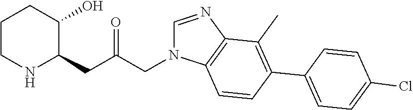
C1CNC(CC(CN2C=NC3=C2C=CC(C2=CC=C(Cl)C=C2)=C3C)=O)C(O)C1
